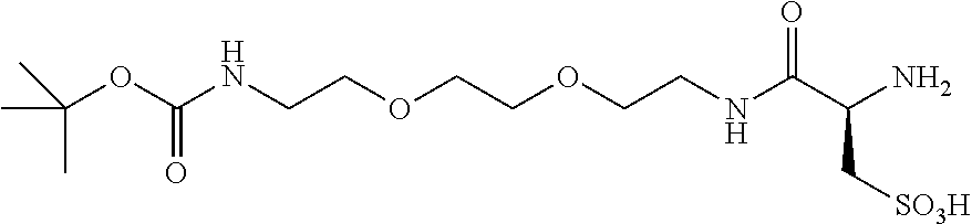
C(OC(NCCOCCOCCNC(C(N)C[SO3H])=O)=O)(C)(C)C
